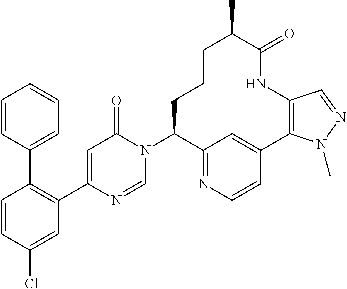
C1=CC(Cl)=CC(C2=CC(=O)N(C3C4=NC=CC(=C4)C4=C(NC(=O)C(C)CCC3)C=NN4C)C=N2)=C1C1=CC=CC=C1
